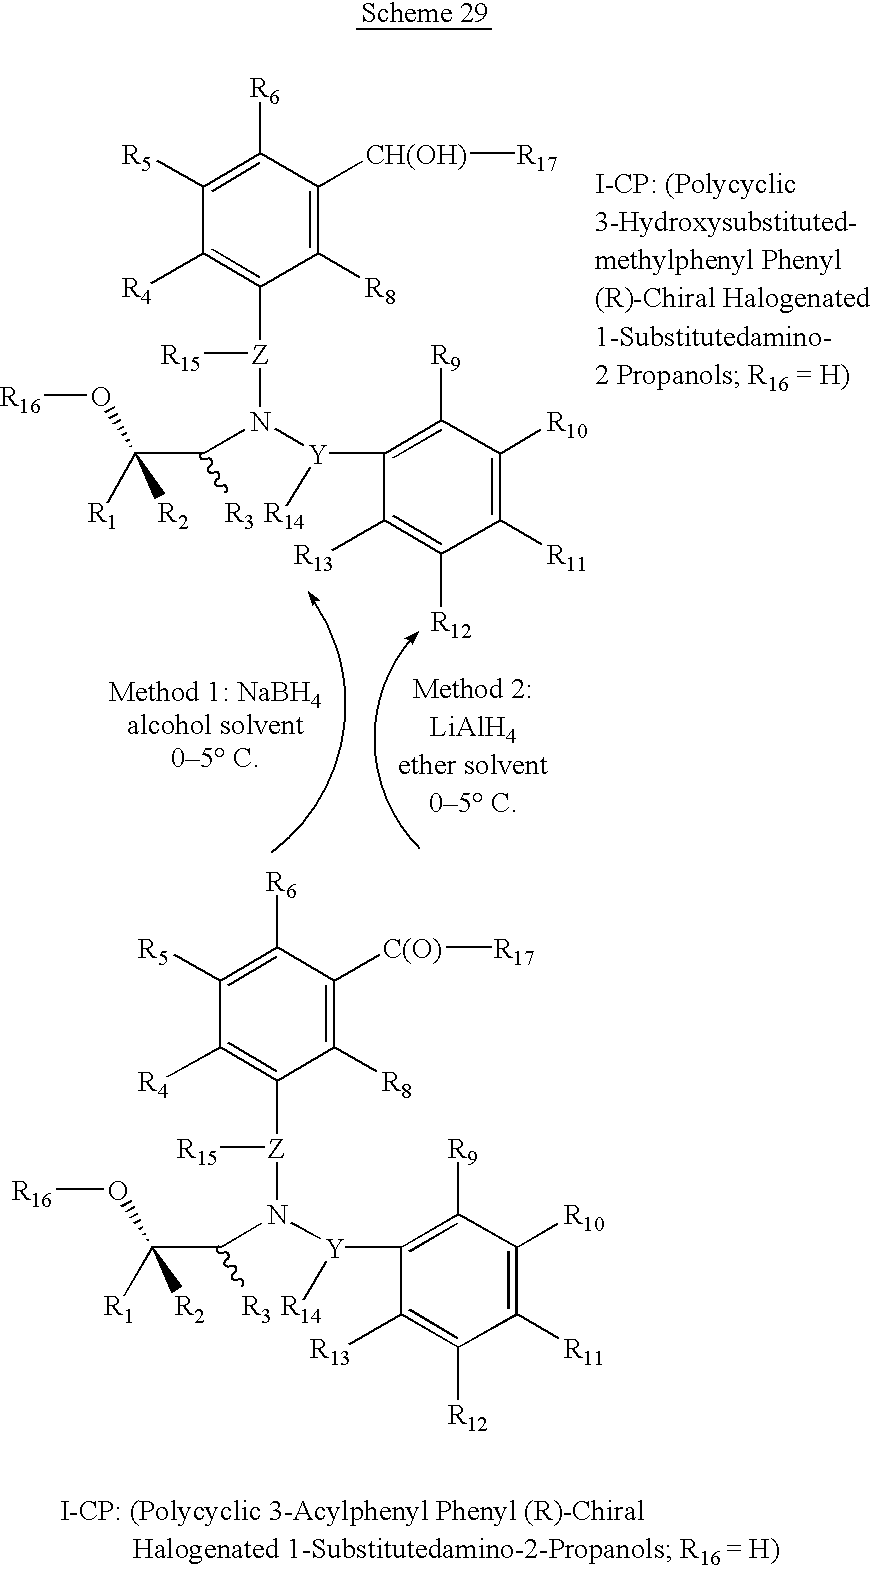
C1([R8])=C([CH(OH)][R17])C([R6])=C([R5])C([R4])=C1[Z](N(C(C([R2])([R1])O[R16])[R3])[Y]([R14])C1=C([R9])C([R10])=C([R11])C([R12])=C1[R13])[R15].C1([R8])=C([C(O)][R17])C([R6])=C([R5])C([R4])=C1[Z](N(C(C([R2])([R1])O[R16])[R3])[Y]([R14])C1=C([R9])C([R10])=C([R11])C([R12])=C1[R13])[R15]
